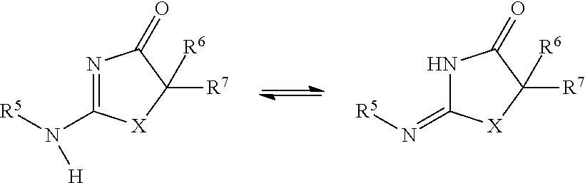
N1=C(N([R5])[H])[X]C([R7])([R6])C1=O.N1C(=N[R5])[X]C([R7])([R6])C1=O
